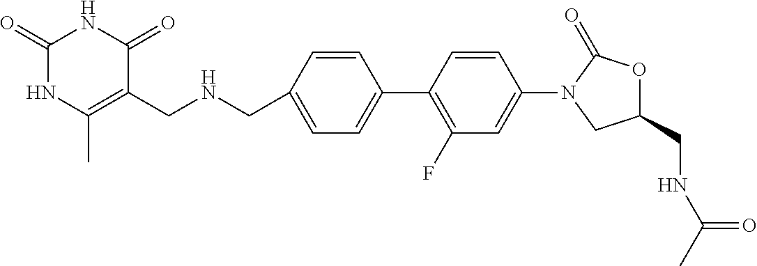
C(C1=CC=C(C2=C(F)C=C(N3CC(CNC(C)=O)OC3=O)C=C2)C=C1)NCC1=C(C)NC(=O)NC1=O
